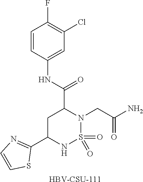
O=S1(=O)N(CC(N)=O)C(C(NC2=CC(Cl)=C(F)C=C2)=O)CC(C2=NC=CS2)N1.[HBV-CSU-111]
